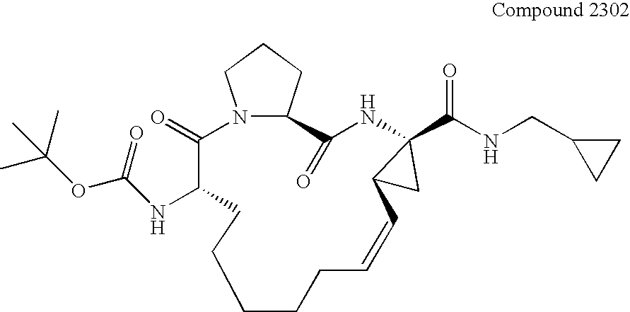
N12CCCC1C(=O)NC1(C(NCC3CC3)=O)CC1C=CCCCCCC(NC(OC(C)(C)C)=O)C2=O
